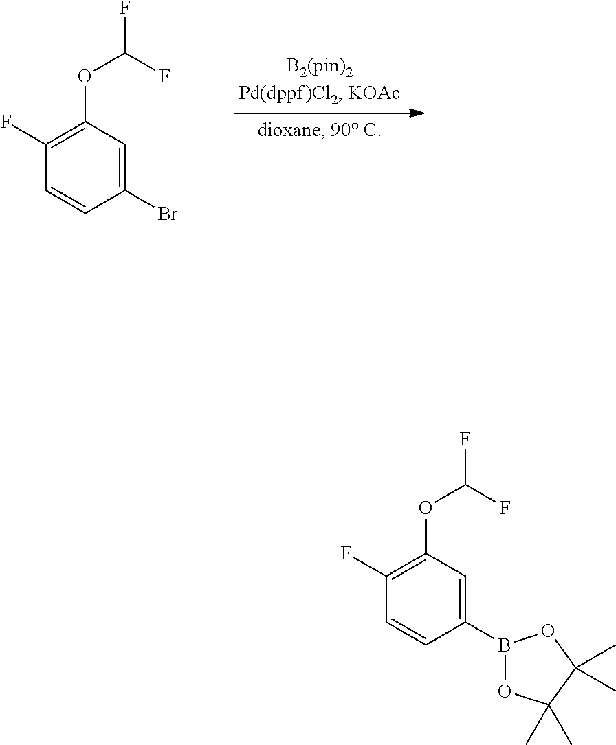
C1(F)=C(OC(F)F)C=C(Br)C=C1.C1(F)=C(OC(F)F)C=C(B2OC(C)(C)C(C)(C)O2)C=C1
